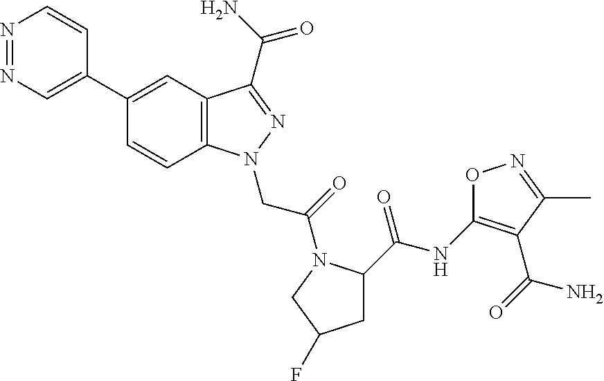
N1=NC=C(C2=CC3=C(C=C2)N(CC(=O)N2C(C(=O)NC4=C(C(=O)N)C(C)=NO4)CC(F)C2)N=C3C(=O)N)C=C1
